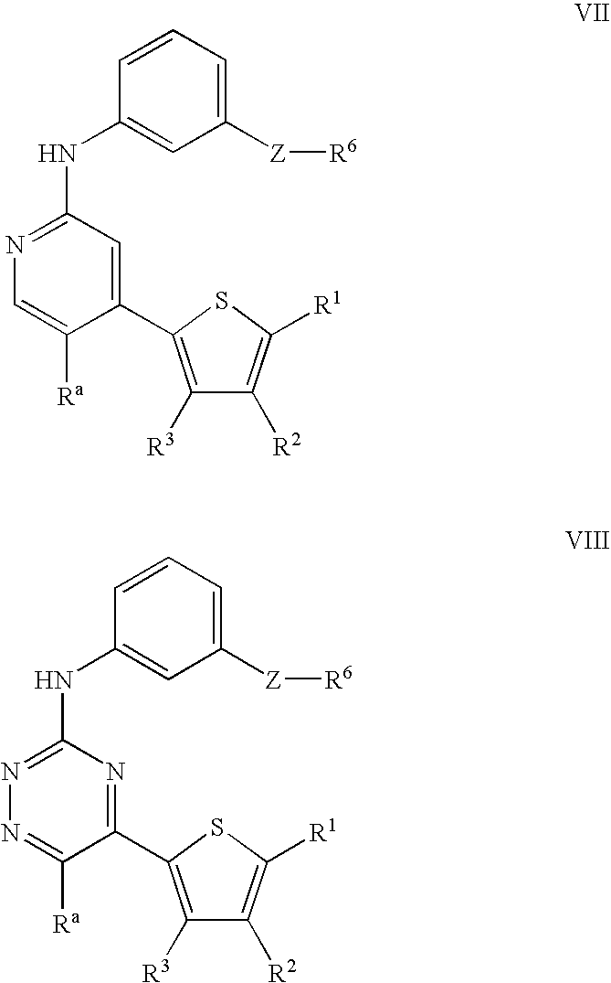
C1([Z][R6])=CC=CC(NC2=NC=C([Ra])C(C3=C([R3])C([R2])=C([R1])S3)=C2)=C1.C1([Z][R6])=CC=CC(NC2=NN=C([Ra])C(C3=C([R3])C([R2])=C([R1])S3)=N2)=C1
